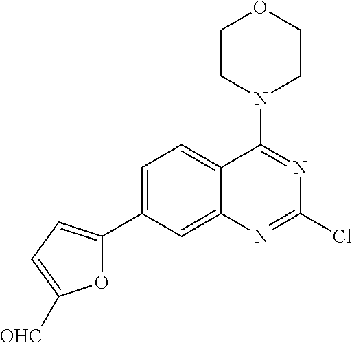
C12=CC(C3=CC=C([OHC])O3)=CC=C1C(N1CCOCC1)=NC(Cl)=N2
